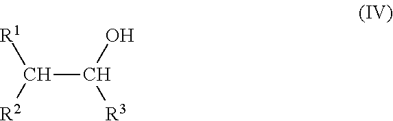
C(C([R1])[R2])(O)[R3]
